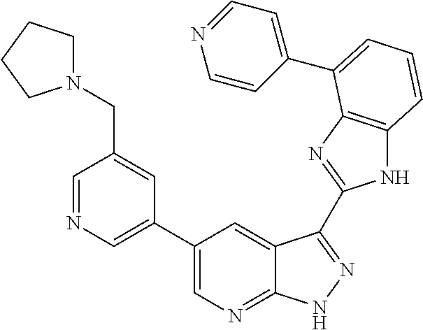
C1(C2=CN=C3C(=C2)C(C2=NC4=C(N2)C=CC=C4C2=CC=NC=C2)=NN3)=CN=CC(CN2CCCC2)=C1
